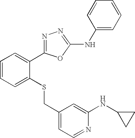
C1=CC=C(SCC2=CC=NC(NC3CC3)=C2)C(C2=NN=C(NC3=CC=CC=C3)O2)=C1
